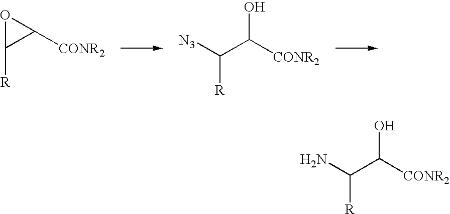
O1C([R])C1[CONR2].[N3]C([R])C(O)[CONR2].NC([R])C(O)[CONR2]
